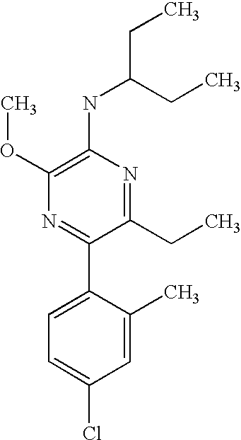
C1(NC(CC)CC)=C(OC)N=C(C2=CC=C(Cl)C=C2C)C(CC)=N1
